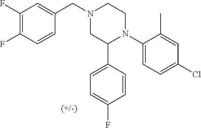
C1(C2N(C3=CC=C(Cl)C=C3C)CCN(CC3=CC(F)=C(F)C=C3)C2)=CC=C(F)C=C1
